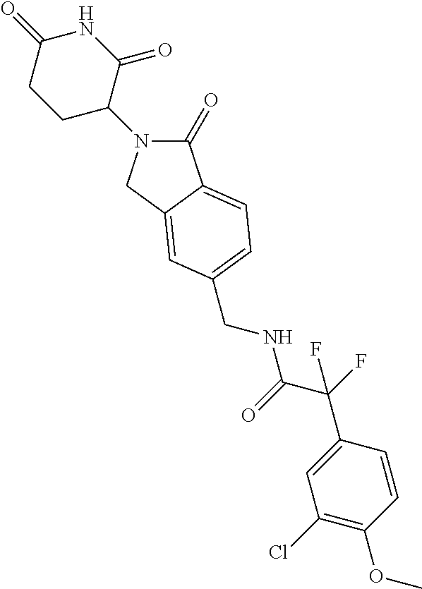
C1(=O)N(C2C(=O)NC(=O)CC2)CC2=CC(CNC(C(F)(C3=CC(Cl)=C(OC)C=C3)F)=O)=CC=C12
